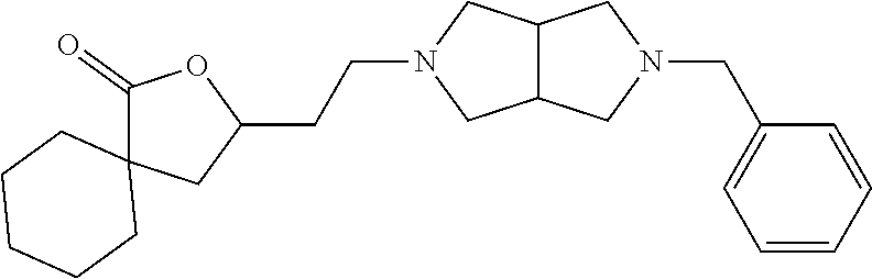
C1=CC=CC(CN2CC3C(C2)CN(CCC2OC(=O)C4(C2)CCCCC4)C3)=C1
